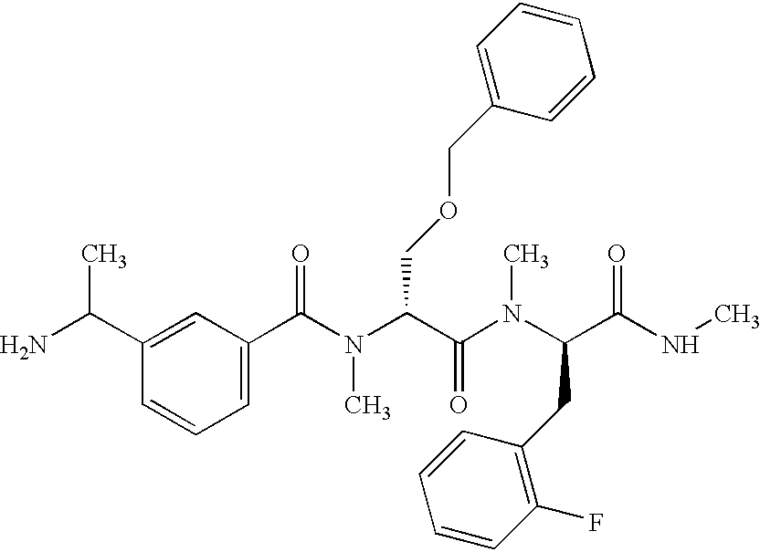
CC(C1=CC(C(=O)N(C(C(N(C)C(C(=O)NC)CC2=C(F)C=CC=C2)=O)COCC2=CC=CC=C2)C)=CC=C1)N
